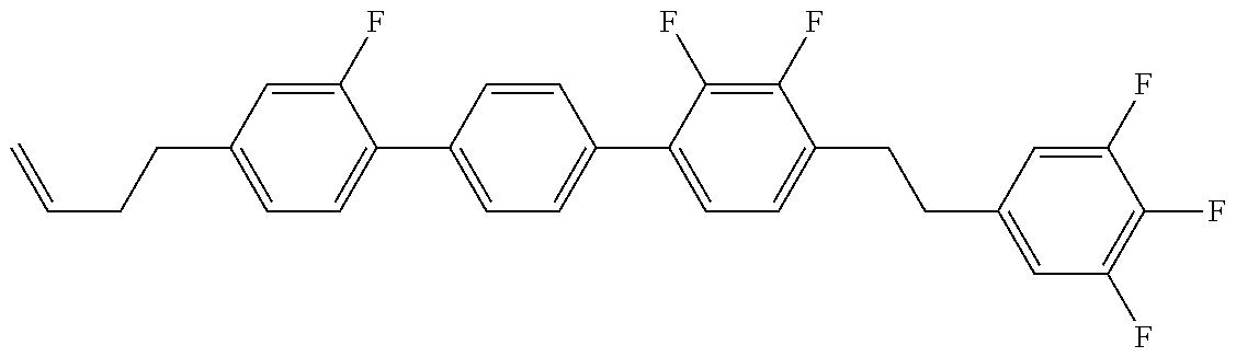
C1=C(CCC=C)C=C(F)C(C2=CC=C(C3=CC=C(CCC4=CC(F)=C(F)C(F)=C4)C(F)=C3F)C=C2)=C1
